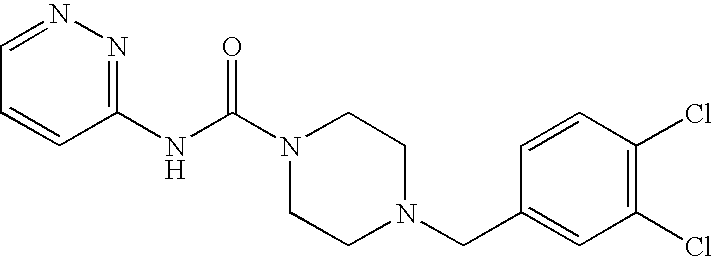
C1=CC(NC(N2CCN(CC3=CC(Cl)=C(Cl)C=C3)CC2)=O)=NN=C1
